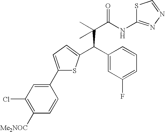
C(C(C)(C(NC1=NN=CS1)=O)C)(C1=CC(F)=CC=C1)C1=CC=C(C2=CC(Cl)=C([Me2NOC])C=C2)S1
